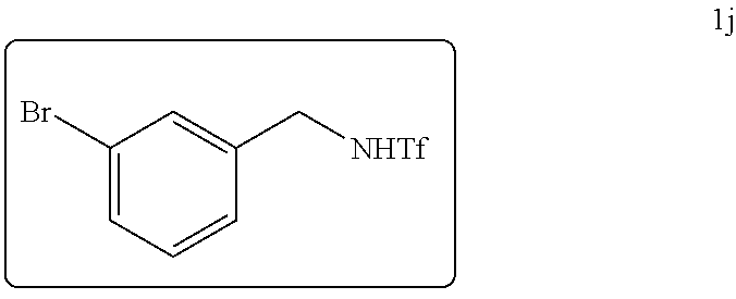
C1(Br)=CC=CC(C[NHTf])=C1
